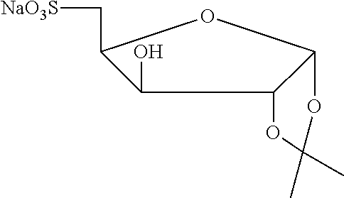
C1(O)C(C[NaO3S])OC2OC(C)(C)OC12
